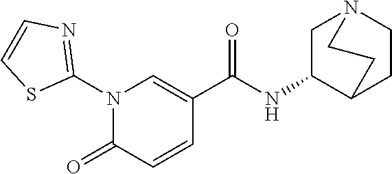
N1(C2=NC=CS2)C(=O)C=CC(C(NC2C3CCN(C2)CC3)=O)=C1
